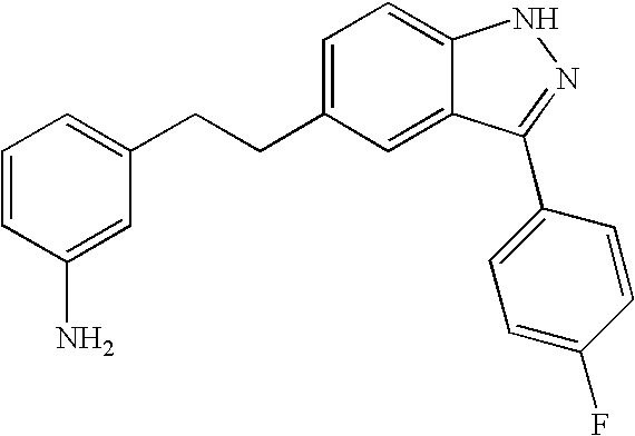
C(CC1=CC=C2C(=C1)C(C1=CC=C(F)C=C1)=NN2)C1=CC=CC(N)=C1
